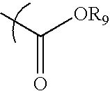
C(=O)(C)[OR9]
